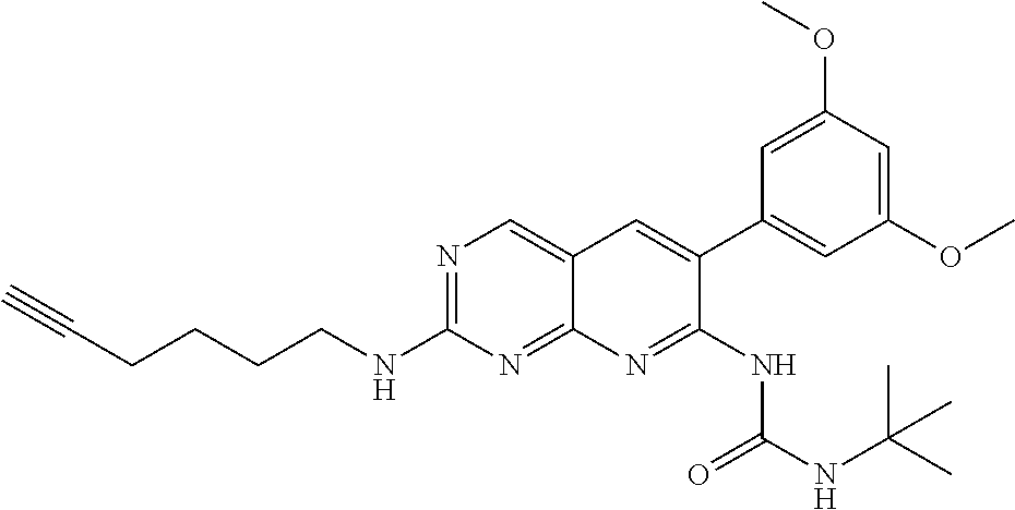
N1=C(NCCCCC#C)N=C2C(=C1)C=C(C1=CC(OC)=CC(OC)=C1)C(NC(NC(C)(C)C)=O)=N2
